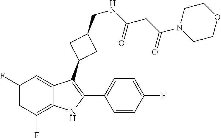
C1=C(F)C=C2C(C3CC(CNC(CC(N4CCOCC4)=O)=O)C3)=C(C3=CC=C(F)C=C3)NC2=C1F
